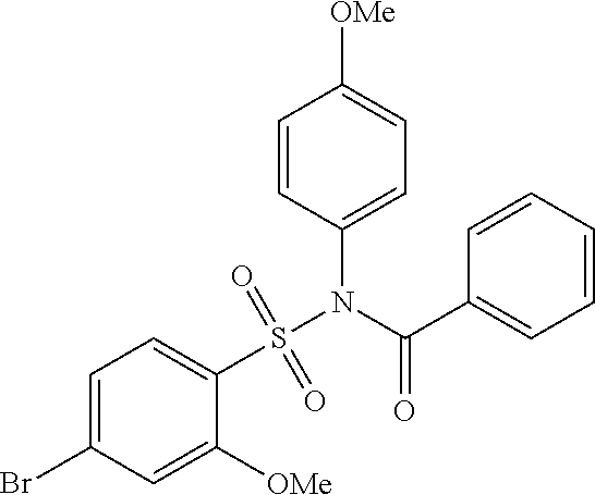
C1=C(Br)C=C([OMe])C(S(N(C(C2=CC=CC=C2)=O)C2=CC=C([OMe])C=C2)(=O)=O)=C1
